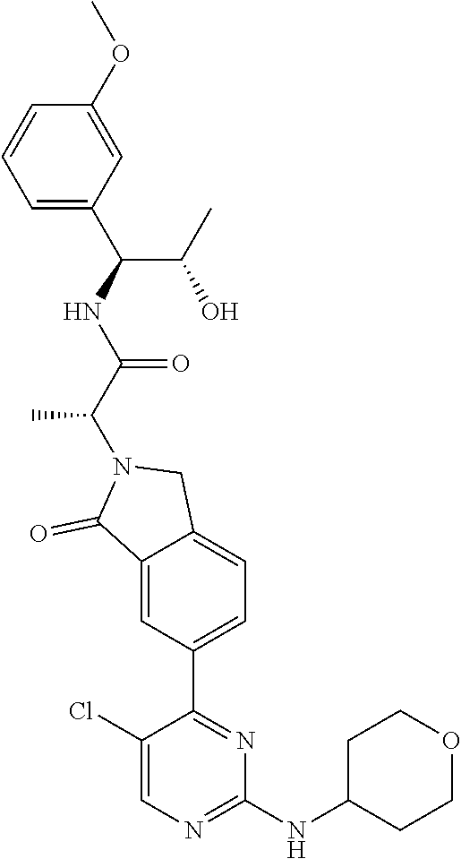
C1(NC2CCOCC2)=NC=C(Cl)C(C2=CC=C3C(=C2)C(=O)N(C(C(=O)NC(C(C)O)C2=CC=CC(OC)=C2)C)C3)=N1
